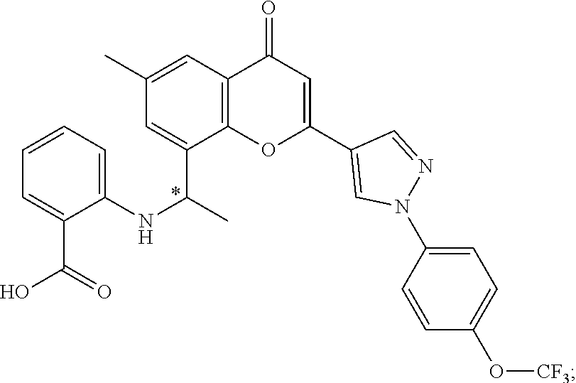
C1=CC=C(NC(C)C2=CC(C)=CC3=C2OC(C2=CN(C4=CC=C(O[CF3])C=C4)N=C2)=CC3=O)C(C(O)=O)=C1
